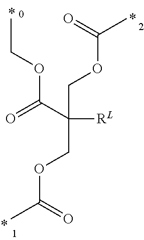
O(C(C([RL])(COC(C)=O)COC(C)=O)=O)CC
